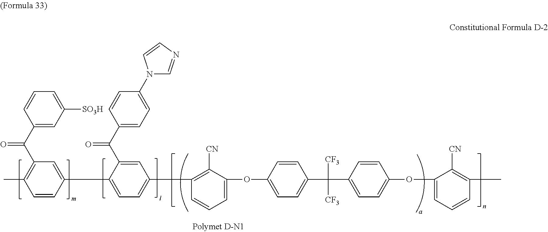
C1(C2=C([CN])C(OC3=CC=C(C([CF3])([CF3])C4=CC=C(OC5=CC=CC(C)=C5[CN])C=C4)C=C3)=CC=C2)=CC=C(C2=CC(C(C3=CC([SO3H])=CC=C3)=O)=C(C)C=C2)C(C(C2=CC=C(N3C=NC=C3)C=C2)=O)=C1
